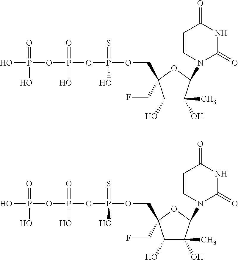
OP(=O)(OP(OP(OCC1(CF)C(O)C(O)(C)C(N2C(=O)NC(=O)C=C2)O1)(=S)O)(=O)O)O.OP(=O)(OP(OP(OCC1(CF)C(O)C(O)(C)C(N2C(=O)NC(=O)C=C2)O1)(=S)O)(=O)O)O
